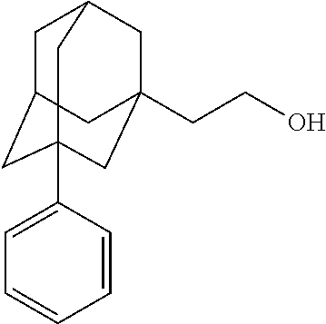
C1C2CC3(C4=CC=CC=C4)CC(CCO)(CC1C3)C2
